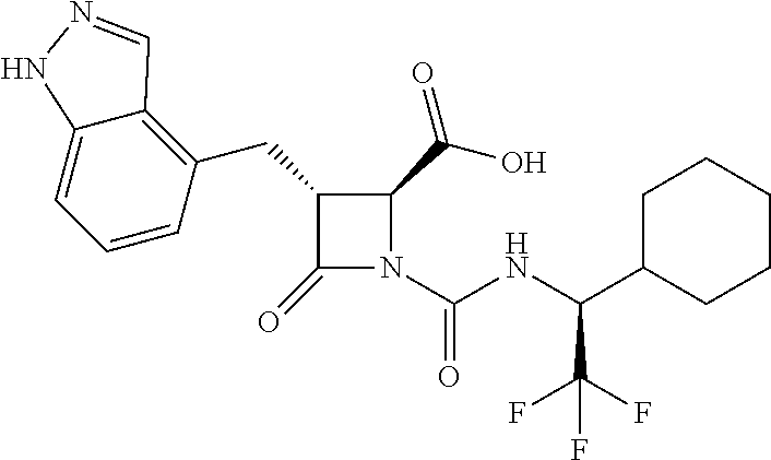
C1(CC2=C3C(=CC=C2)NN=C3)C(=O)N(C(NC(C2CCCCC2)C(F)(F)F)=O)C1C(=O)O
